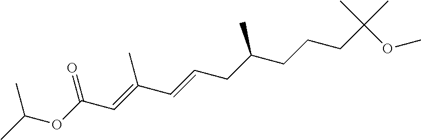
CC(OC(C=C(C=CCC(CCCC(C)(C)OC)C)C)=O)C
